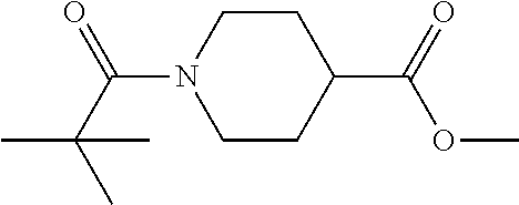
C1CN(C(C(C)(C)C)=O)CCC1C(=O)OC
